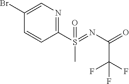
C1(S(C)(=NC(=O)C(F)(F)F)=O)=NC=C(Br)C=C1
